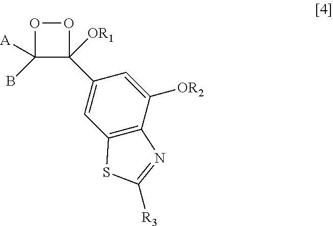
O1OC([A])(B)C1([OR1])C1=CC2=C(C([OR2])=C1)N=C([R3])S2
